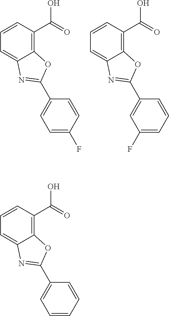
C12=C(C(=O)O)C=CC=C1N=C(C1=CC=CC=C1)O2.C12=C(C(=O)O)C=CC=C1N=C(C1=CC=C(F)C=C1)O2.C12=C(C(=O)O)C=CC=C1N=C(C1=CC(F)=CC=C1)O2
